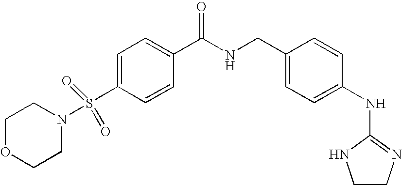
C1=C(S(=O)(N2CCOCC2)=O)C=CC(C(NCC2=CC=C(NC3=NCCN3)C=C2)=O)=C1
